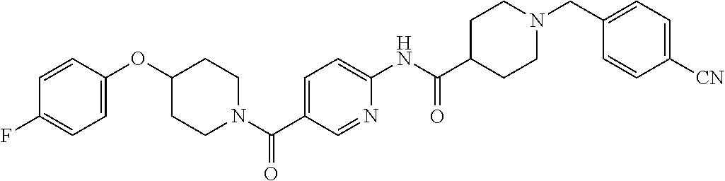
C1CN(C(C2=CC=C(NC(C3CCN(CC4=CC=C([CN])C=C4)CC3)=O)N=C2)=O)CCC1OC1=CC=C(F)C=C1
